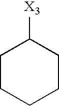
C1([X3])CCCCC1
